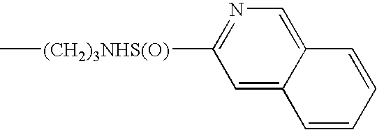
C[(CH2)3NHS(O)]C1=NC=C2C(=C1)C=CC=C2
